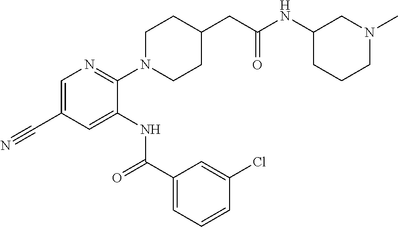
C1=C(C#N)C=C(NC(C2=CC=CC(Cl)=C2)=O)C(N2CCC(CC(=O)NC3CCCN(C)C3)CC2)=N1
